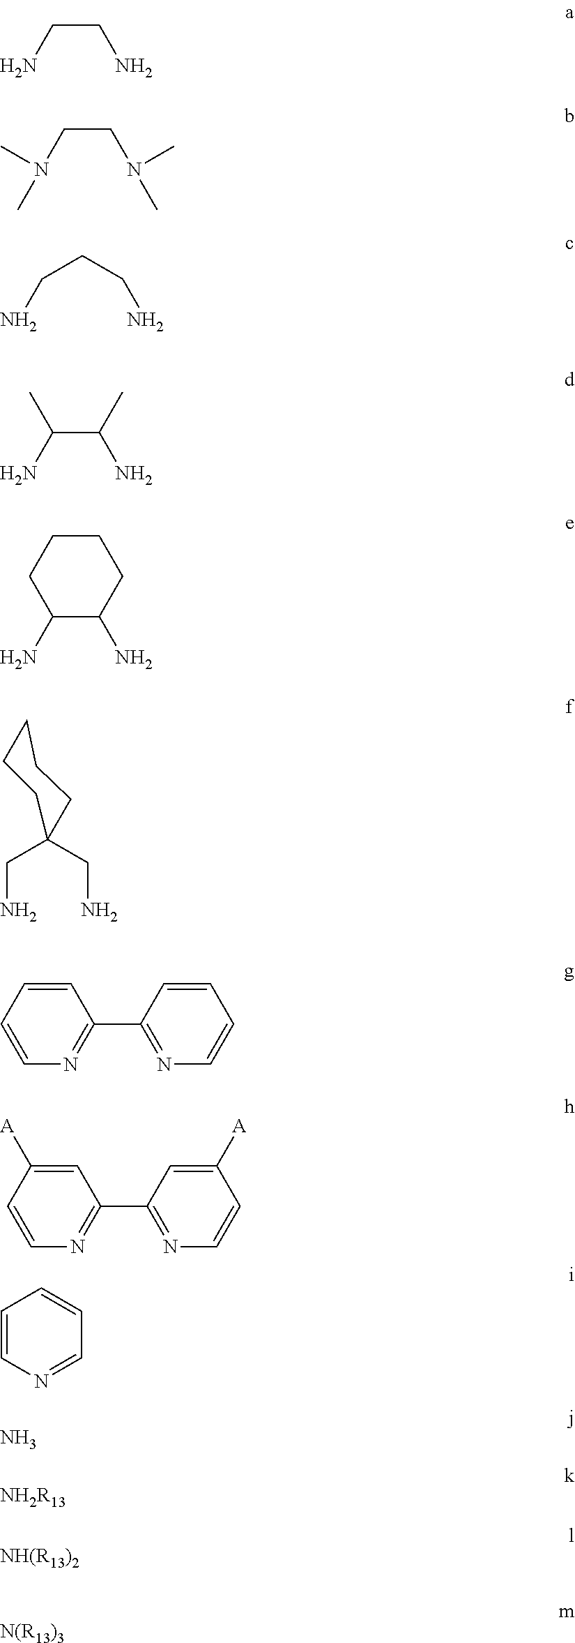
C(CN)N.C(CN(C)C)N(C)C.C(CN)CN.C(C(C)N)(N)C.C1CCC(N)C(N)C1.C(N)C1(CN)CCCCC1.C1=CC=CN=C1C1=NC=CC=C1.C1=C([A])C=CN=C1C1=NC=CC([A])=C1.C1=CN=CC=C1.N.[NH2R13].[NH(R13)2].[N(R13)3]
